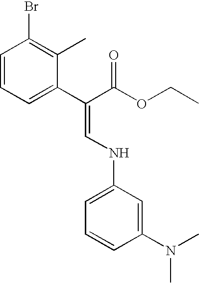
C1=CC=C(C(C(OCC)=O)=CNC2=CC=CC(N(C)C)=C2)C(C)=C1Br
